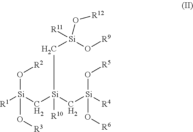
[R1][Si](C[Si](C[Si]([R4])(O[R5])O[R6])(C[Si](O[R9])(O[R12])[R11])[R10])(O[R2])O[R3]
